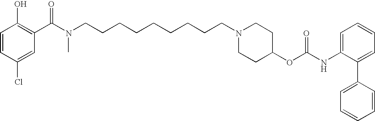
C1=CC(Cl)=CC(C(N(CCCCCCCCCN2CCC(OC(NC3=CC=CC=C3C3=CC=CC=C3)=O)CC2)C)=O)=C1O
